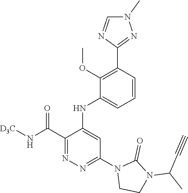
C1=CC(C2=NN(C)C=N2)=C(OC)C(NC2=CC(N3CCN(C(C)C#C)C3=O)=NN=C2C(N[D3C])=O)=C1
